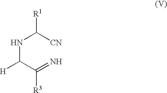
N(C(C(=N)[R3])[H])C([CN])[R1]
